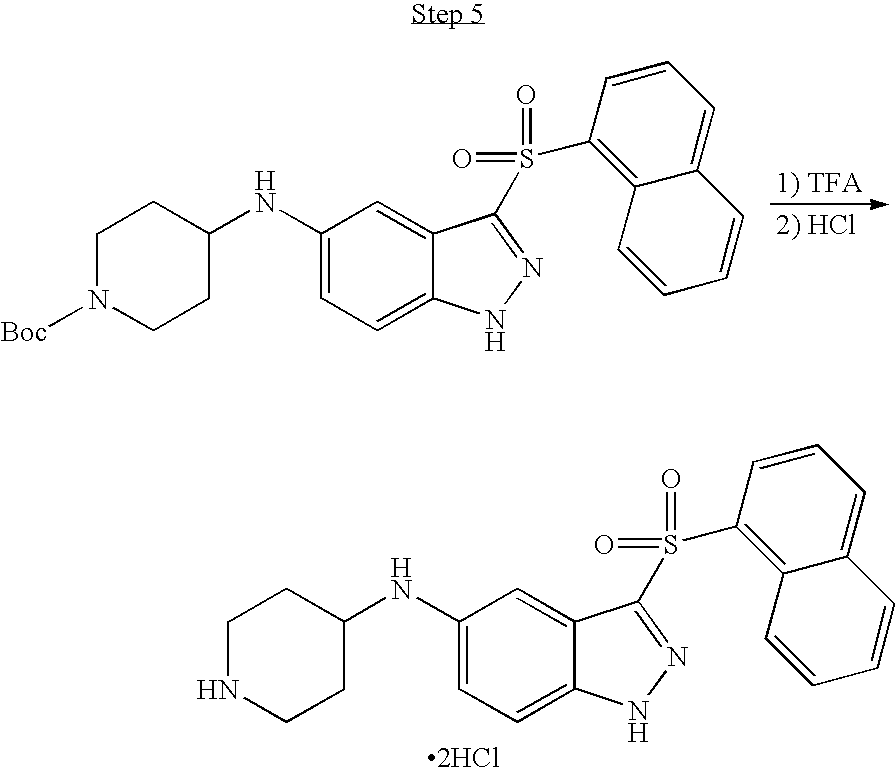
C1(NC2CCNCC2)=CC=C2C(=C1)C(S(C1=C3C(=CC=C1)C=CC=C3)(=O)=O)=NN2.[2HCl].C1(NC2CCN([Boc])CC2)=CC=C2C(=C1)C(S(C1=C3C(=CC=C1)C=CC=C3)(=O)=O)=NN2
